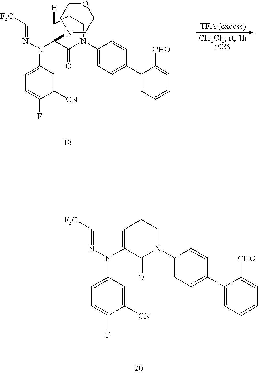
C1([F3C])=NN(C2=CC=C(F)C([CN])=C2)C2=C1CCN(C1=CC=C(C3=CC=CC=C3[CHO])C=C1)C2=O.C1([F3C])=NN(C2=CC=C(F)C([CN])=C2)C2(N3CCOCC3)C1([H])CCN(C1=CC=C(C3=CC=CC=C3[CHO])C=C1)C2=O
